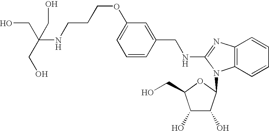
C1=C(OCCCNC(CO)(CO)CO)C=C(CNC2=NC3=C(C=CC=C3)N2C2C(O)C(O)C(CO)O2)C=C1
